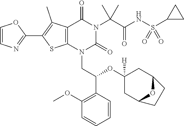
C1=CN=C(C2=C(C)C3=C(S2)N(CC(OC2([H])CC4OC(C2)CC4)C2=C(OC)C=CC=C2)C(=O)N(C(C)(C(=O)NS(C2CC2)(=O)=O)C)C3=O)O1
